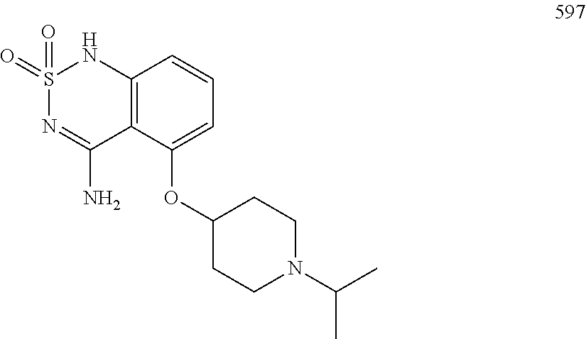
S1(=O)(=O)N=C(N)C2=C(N1)C=CC=C2OC1CCN(C(C)C)CC1
